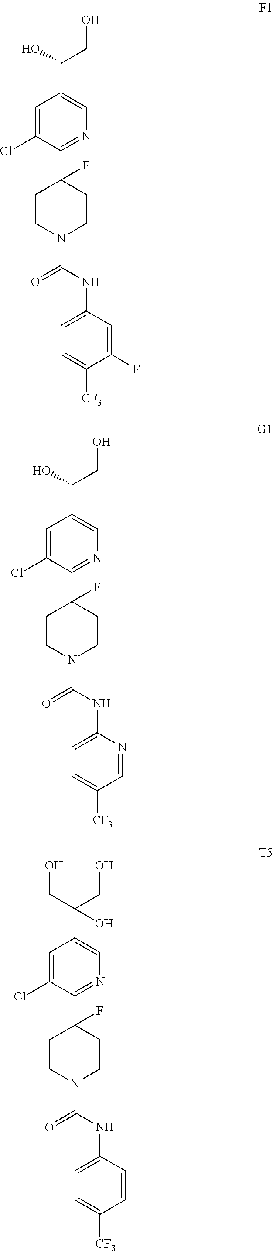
C1=C(Cl)C(C2(F)CCN(C(=O)NC3=CC=C([CF3])C(F)=C3)CC2)=NC=C1C(CO)O.C1=C(Cl)C(C2(F)CCN(C(=O)NC3=CC=C([CF3])C=N3)CC2)=NC=C1C(CO)O.C1=C(Cl)C(C2(F)CCN(C(=O)NC3=CC=C([CF3])C=C3)CC2)=NC=C1C(CO)(CO)O
